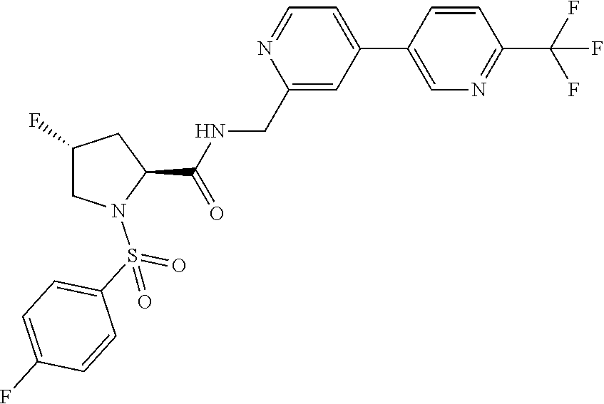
N1=CC=C(C2=CN=C(C(F)(F)F)C=C2)C=C1CNC(C1N(S(C2=CC=C(F)C=C2)(=O)=O)CC(F)C1)=O
